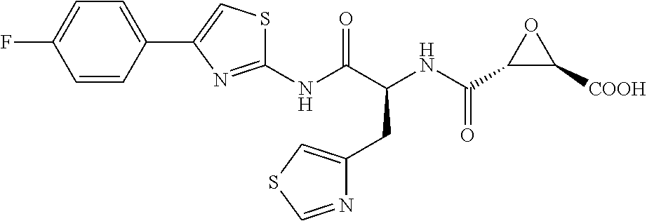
C1(NC(=O)C(CC2=CSC=N2)NC(=O)C2C([COOH])O2)=NC(C2=CC=C(F)C=C2)=CS1
